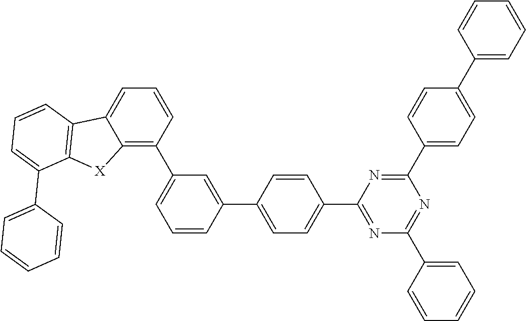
C12=C(C3=CC=CC(C4=CC=C(C5=NC(C6=CC=CC=C6)=NC(C6=CC=C(C7=CC=CC=C7)C=C6)=N5)C=C4)=C3)C=CC=C1C1=C([X]2)C(C2=CC=CC=C2)=CC=C1
